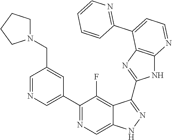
C1=NC=C(C2=NC=C3C(=C2F)C(C2=NC4=C(N2)N=CC=C4C2=NC=CC=C2)=NN3)C=C1CN1CCCC1
